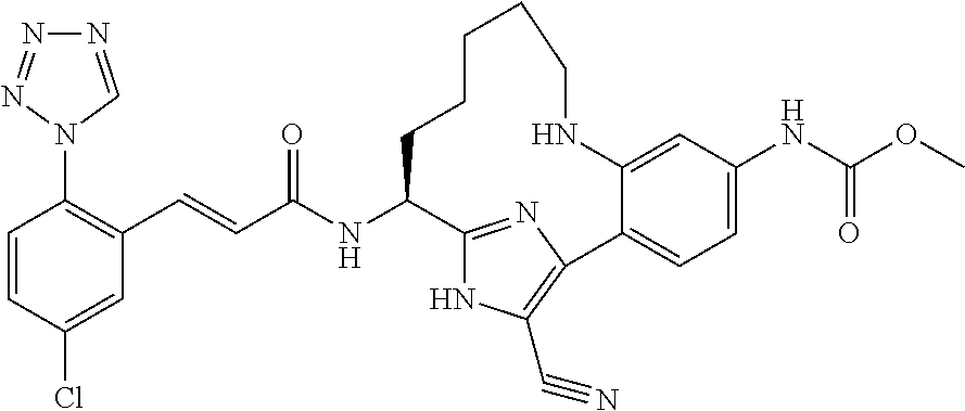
C1=CC(Cl)=CC(C=CC(NC2C3=NC(=C(C#N)N3)C3=CC=C(NC(OC)=O)C=C3NCCCCC2)=O)=C1N1C=NN=N1
